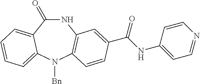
N1C(=O)C2=CC=CC=C2N([Bn])C2=C1C=C(C(NC1=CC=NC=C1)=O)C=C2
